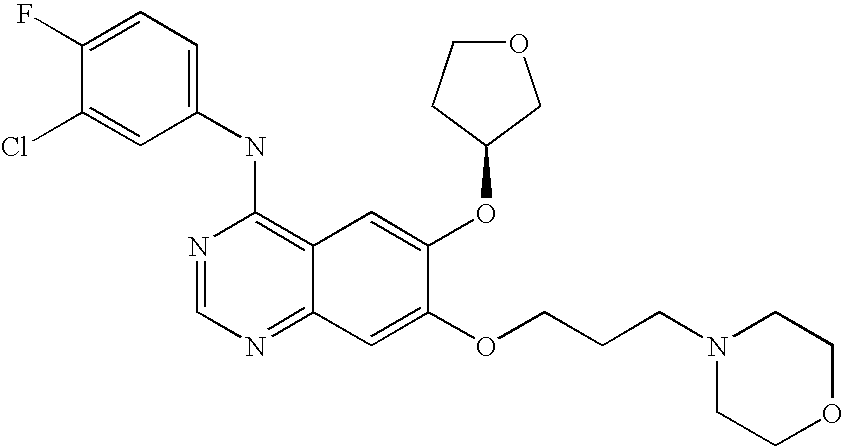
C1(NC2=C3C(=NC=N2)C=C(OCCCN2CCOCC2)C(OC2COCC2)=C3)=CC=C(F)C(Cl)=C1
